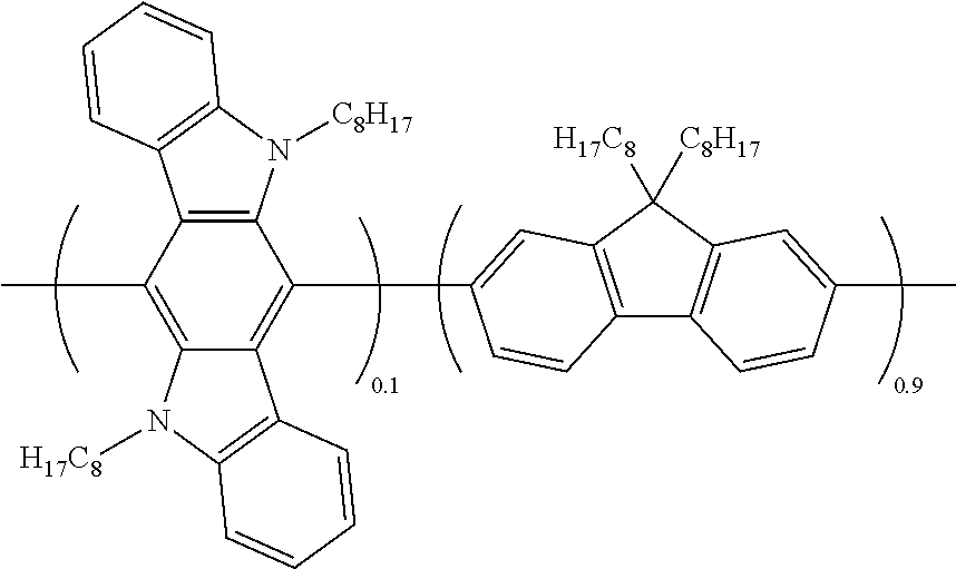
C12=C(C(C)=C3C(=C1C1=CC4=C(C5=C(C4([H17C8])[C8H17])C=C(C)C=C5)C=C1)C1=C(N3[H17C8])C=CC=C1)C1=C(N2[C8H17])C=CC=C1
